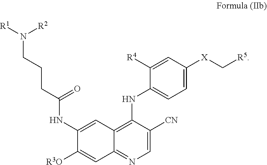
C1(NC2=CC=C([X]C[R5])C=C2[R4])=C2C(=NC=C1[CN])C=C([R3O])C(NC(CCCN([R1])[R2])=O)=C2
